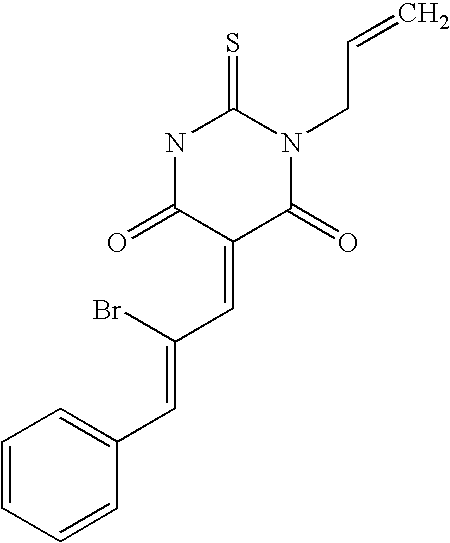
N1C(=O)C(=CC(Br)=CC2=CC=CC=C2)C(=O)N(CC=C)C1=S
